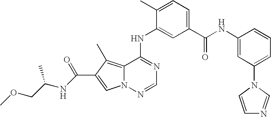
C12=C(C)C(C(NC(COC)C)=O)=CN1N=CN=C2NC1=CC(C(NC2=CC(N3C=NC=C3)=CC=C2)=O)=CC=C1C
